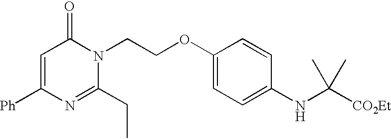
C1=C([Ph])N=C(CC)N(CCOC2=CC=C(NC([CO2Et])(C)C)C=C2)C1=O
